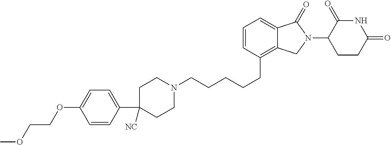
C1CN(CCCCCC2=C3C(=CC=C2)C(=O)N(C2C(=O)NC(=O)CC2)C3)CCC1([NC])C1=CC=C(OCCOC)C=C1
